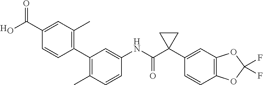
[H].C1=CC(NC(C2(C3=CC4=C(C=C3)OC(F)(F)O4)CC2)=O)=CC(C2=C(C)C=C(C(=O)O)C=C2)=C1C
